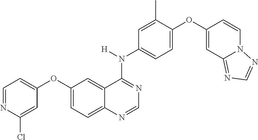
C1=NC2=CC=C(OC3=CC=NC(Cl)=C3)C=C2C(N(C2=CC=C(OC3=CC4=NC=NN4C=C3)C(C)=C2)[H])=N1
